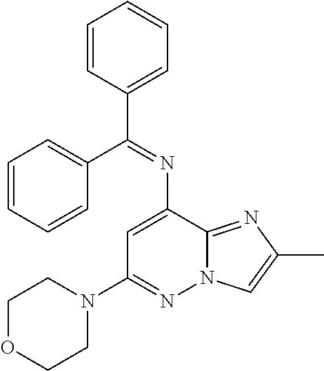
C1=CC(C(C2=CC=CC=C2)=NC2=CC(N3CCOCC3)=NN3C2=NC(C)=C3)=CC=C1
